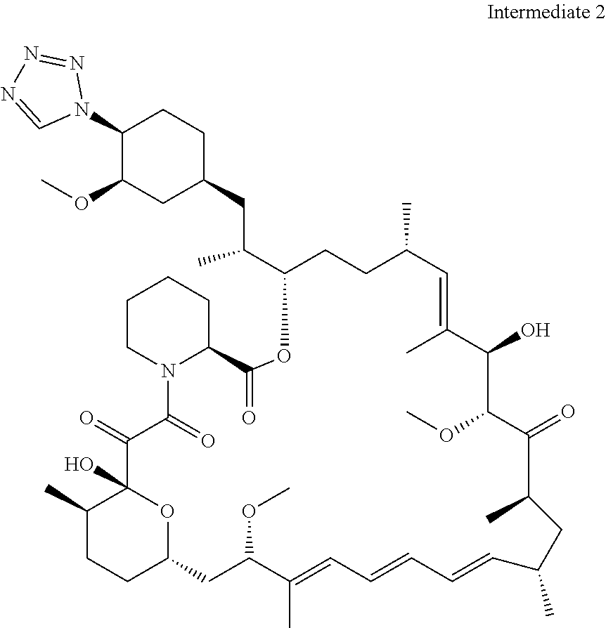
C1(N2N=NN=C2)C(OC)CC(CC(C2OC(=O)C3N(C(=O)C(=O)C4(O)OC(CCC4C)CC(OC)C(C)=CC=CC=CC(C)CC(C)C(=O)C(OC)C(O)C(C)=CC(C)CC2)CCCC3)C)CC1
